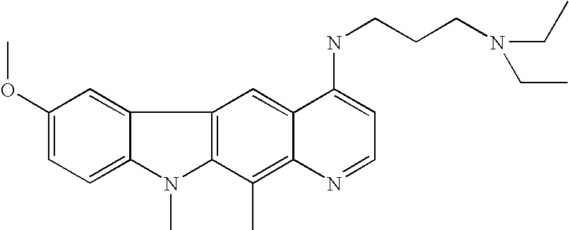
C12=C(C(C)=C3C(=C1)C(NCCCN(CC)CC)=CC=N3)N(C)C1=CC=C(OC)C=C21
